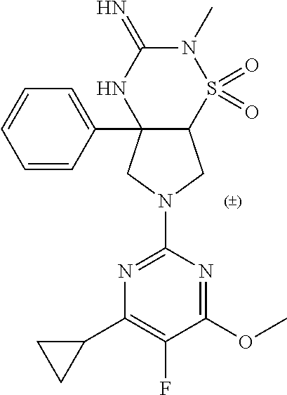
C12(C3=CC=CC=C3)C(S(=O)(=O)N(C)C(=N)N1)CN(C1=NC(C3CC3)=C(F)C(OC)=N1)C2
